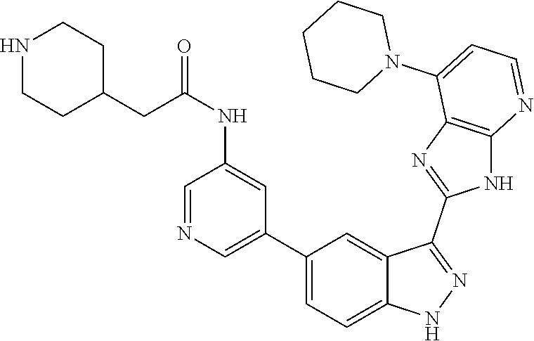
C1(C2=CC=C3C(=C2)C(C2=NC4=C(N2)N=CC=C4N2CCCCC2)=NN3)=CN=CC(NC(=O)CC2CCNCC2)=C1
